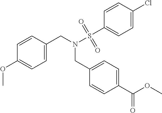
C1=C(CN(S(C2=CC=C(Cl)C=C2)(=O)=O)CC2=CC=C(C(OC)=O)C=C2)C=CC(OC)=C1
